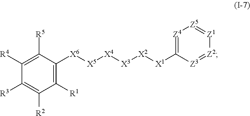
C1([R4])=C([R5])C([X6][X5][X4][X3][X2][X1]C2=[Z4][Z5]=[Z1][Z2]=[Z3]2)=C([R1])C([R2])=C1[R3]
